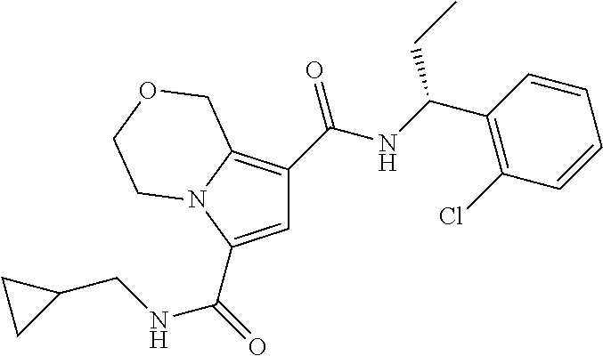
C1=C(C(=O)NCC2CC2)N2C(=C1C(=O)NC(C1=C(Cl)C=CC=C1)CC)COCC2
